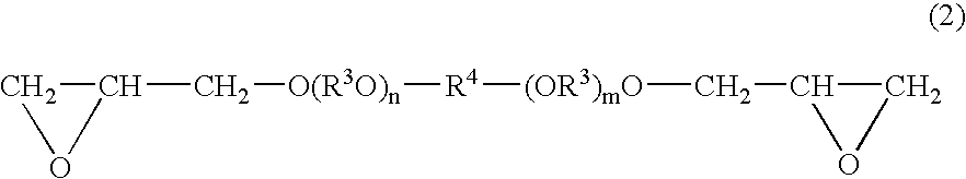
C1C(C[O(R3O)n][R4][(OR3)mO]CC2CO2)O1
